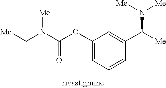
C1(OC(N(C[Me])[Me])=O)=CC=CC(C([Me])N([Me])[Me])=C1
